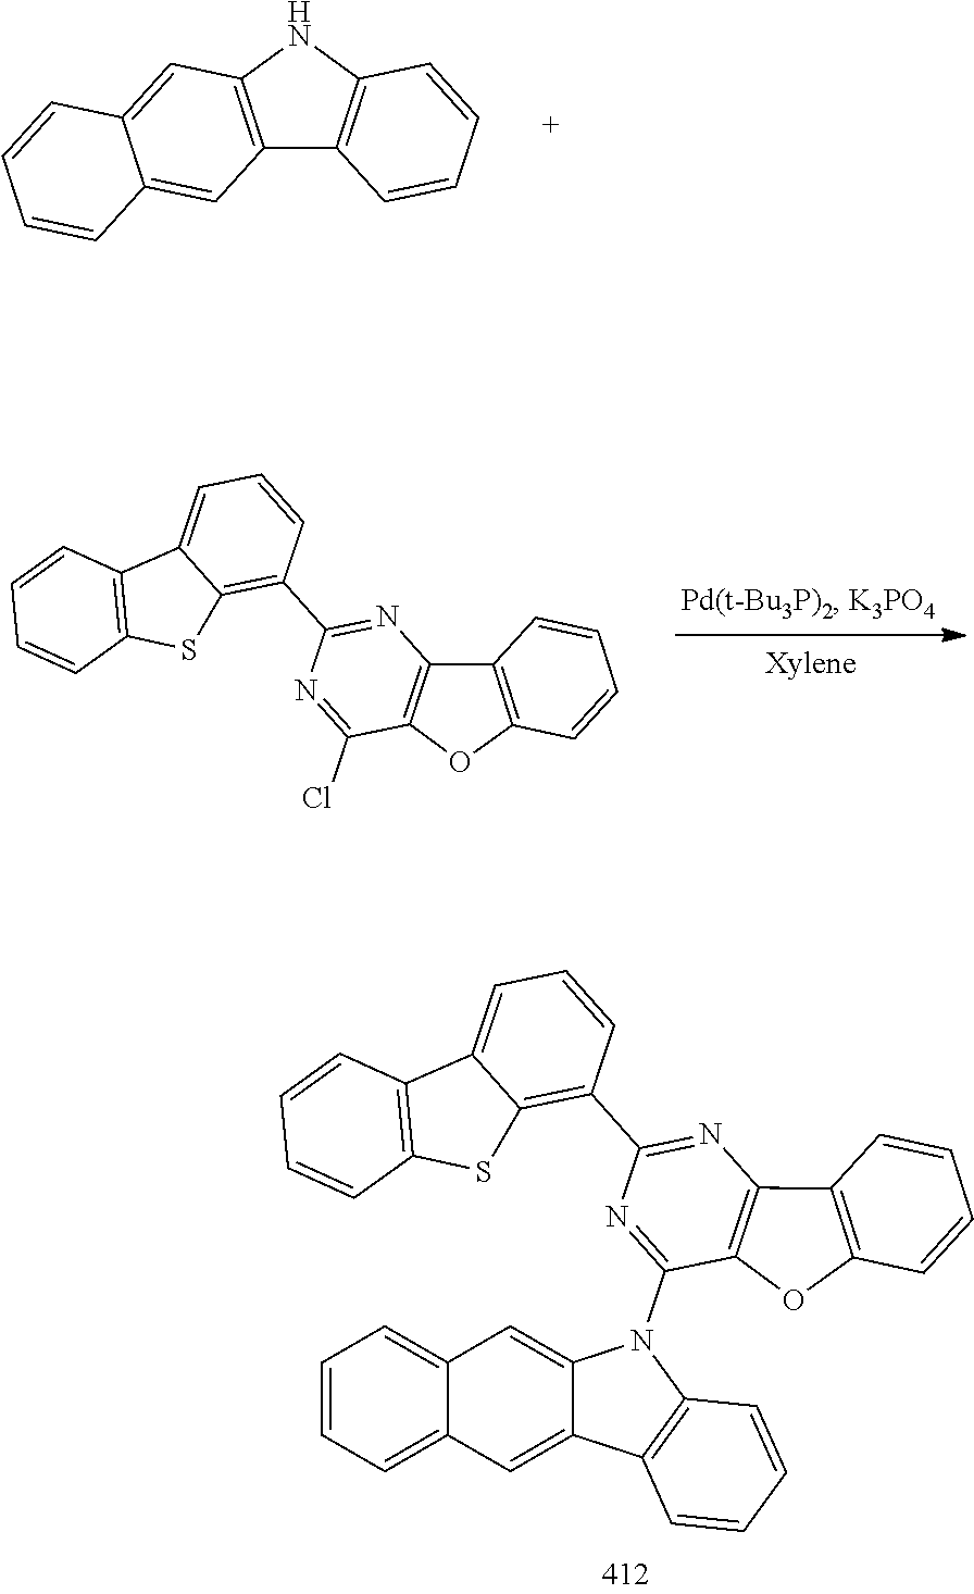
C12=C(NC3=C1C=CC=C3)C=C1C(=C2)C=CC=C1.C1(C2=C3C(=CC=C2)C2=C(S3)C=CC=C2)=NC2=C(C(Cl)=N1)OC1=C2C=CC=C1.C12=CC3=CC=CC=C3C=C1N(C1=NC(C3=C4C(=CC=C3)C3=C(S4)C=CC=C3)=NC3=C1OC1=C3C=CC=C1)C1=C2C=CC=C1
